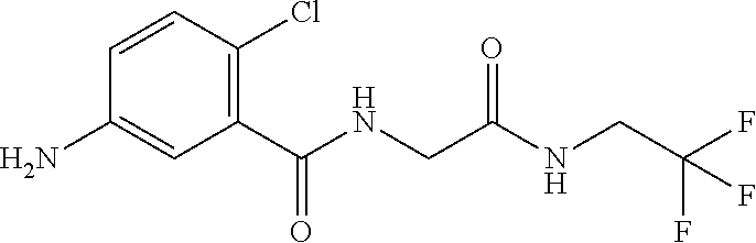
C1(C(NCC(NCC(F)(F)F)=O)=O)=C(Cl)C=CC(N)=C1
